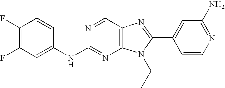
C1(F)=C(F)C=C(NC2=NC3=C(C=N2)N=C(C2=CC(N)=NC=C2)N3CC)C=C1
